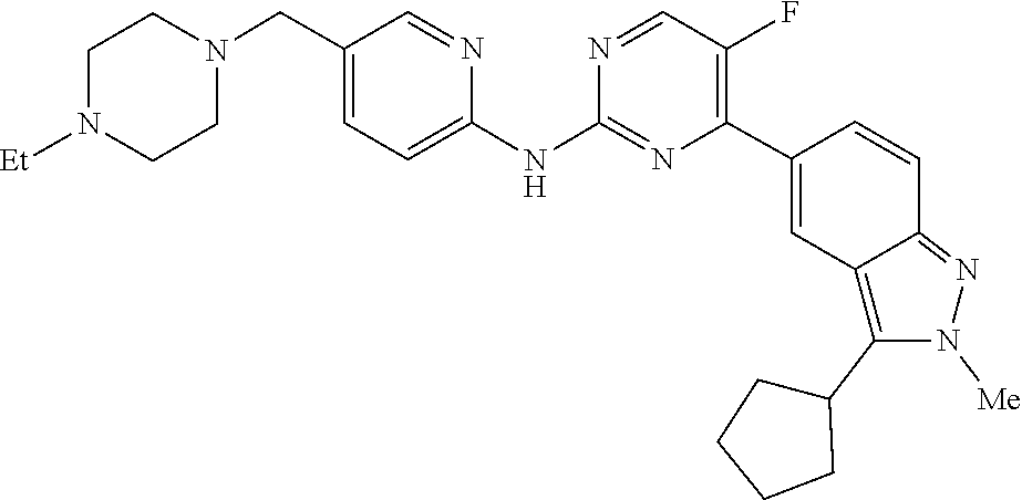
C1CN([Et])CCN1CC1=CC=C(NC2=NC(C3=CC4=C(C5CCCC5)N([Me])N=C4C=C3)=C(F)C=N2)N=C1
